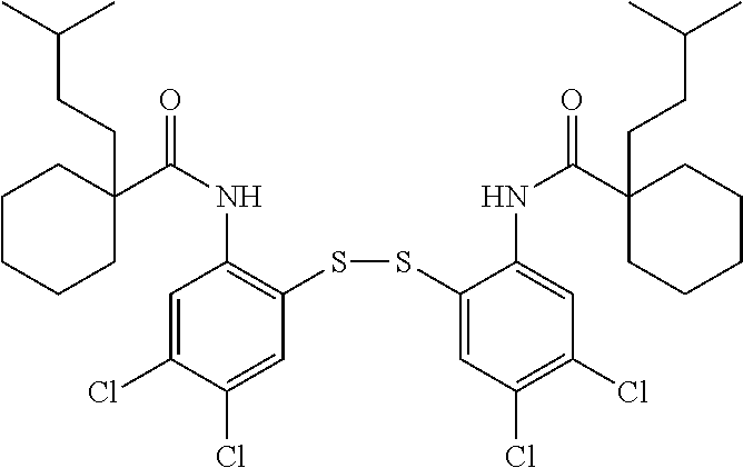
C1=C(Cl)C(Cl)=CC(SSC2=CC(Cl)=C(Cl)C=C2NC(C2(CCC(C)C)CCCCC2)=O)=C1NC(=O)C1(CCC(C)C)CCCCC1
